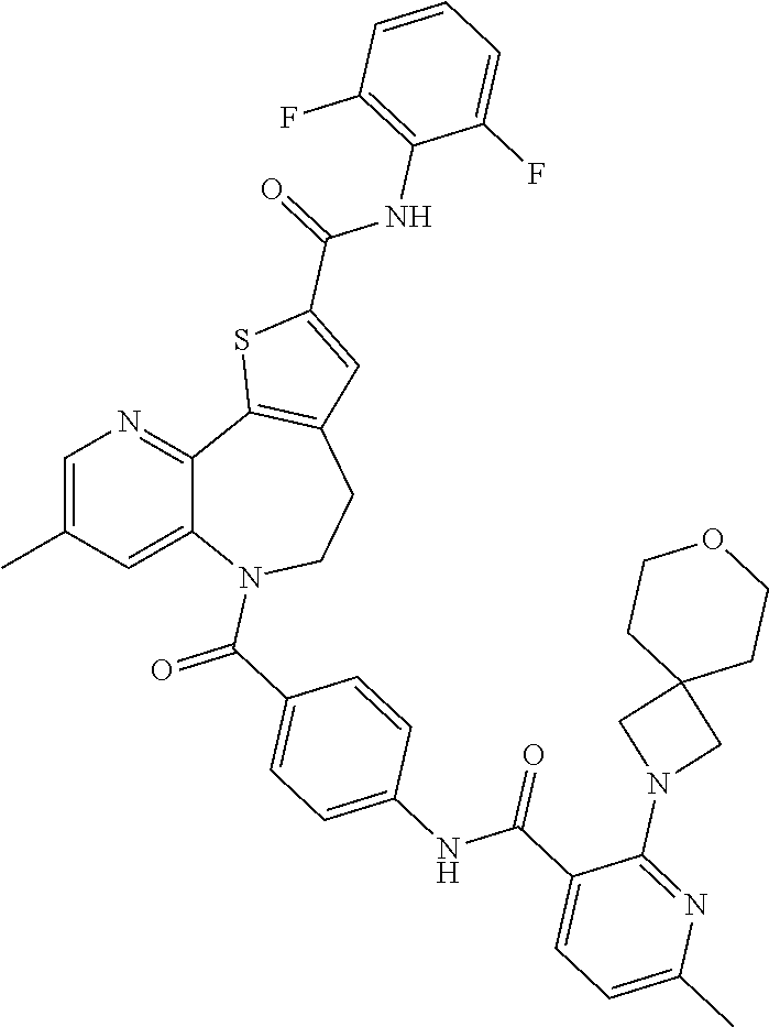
C1=C(C)C=C2C(=N1)C1=C(CCN2C(C2=CC=C(NC(C3=CC=C(C)N=C3N3CC4(C3)CCOCC4)=O)C=C2)=O)C=C(C(NC2=C(F)C=CC=C2F)=O)S1
